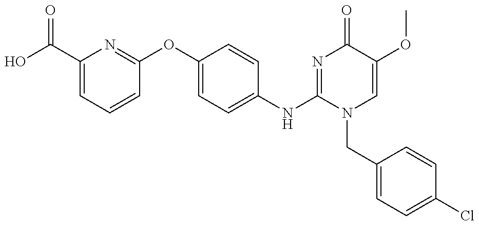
OC(C1=CC=CC(OC2=CC=C(NC3=NC(=O)C(OC)=CN3CC3=CC=C(Cl)C=C3)C=C2)=N1)=O
